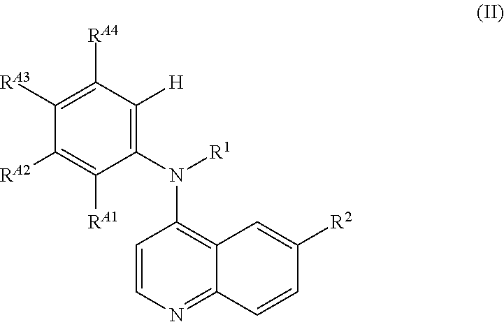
C1=CN=C2C(=C1N([R1])C1=C([H])C([RA4])=C([RA3])C([RA2])=C1[RA1])C=C([R2])C=C2
